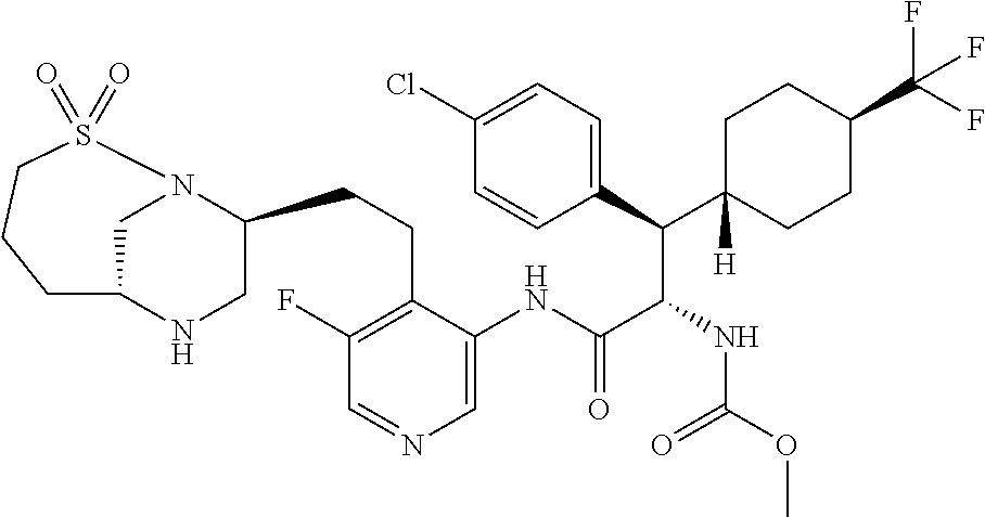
C1N2C(CCC3=C(F)C=NC=C3NC(C(NC(OC)=O)C(C3=CC=C(Cl)C=C3)C3([H])CCC(C(F)(F)F)CC3)=O)CNC1CCCS2(=O)=O
